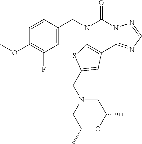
C1=CC(CN2C3=C(C4=NC=NN4C2=O)C=C(CN2CC(C)OC(C)C2)S3)=CC(F)=C1OC
